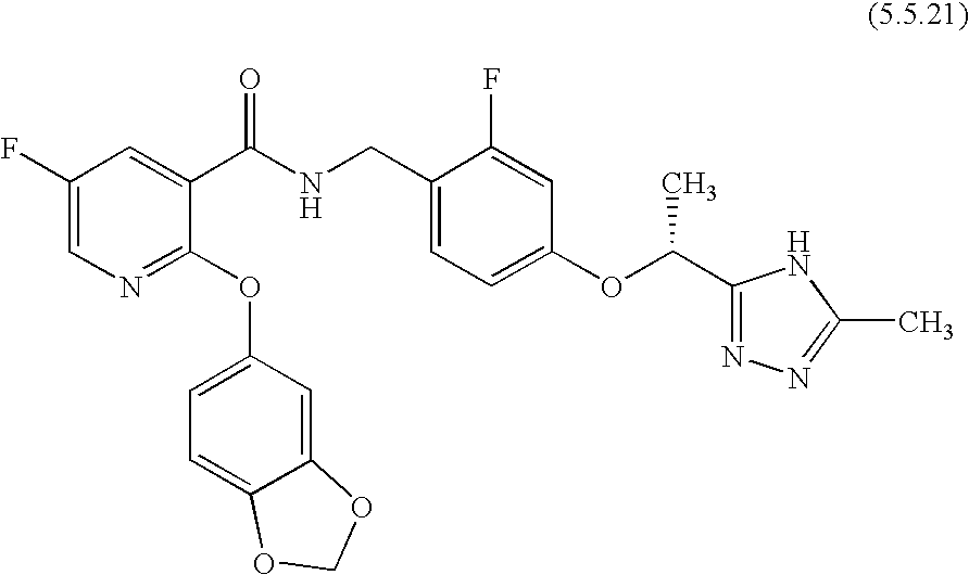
C1(OC2=CC=C3C(=C2)OCO3)=NC=C(F)C=C1C(NCC1=CC=C(OC(C)C2=NN=C(C)N2)C=C1F)=O
